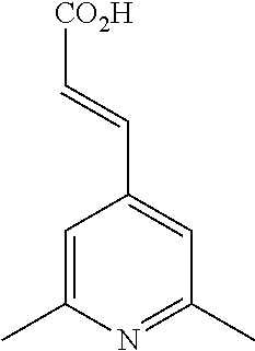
C1=C(C)N=C(C)C=C1C=C[CO2H]
